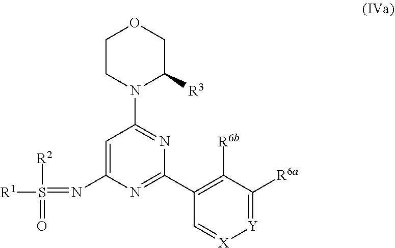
N(C1=CC(N2CCOCC2[R3])=NC(C2=C([R6b])C([R6a])=[Y][X]=C2)=N1)=S([R1])([R2])=O
